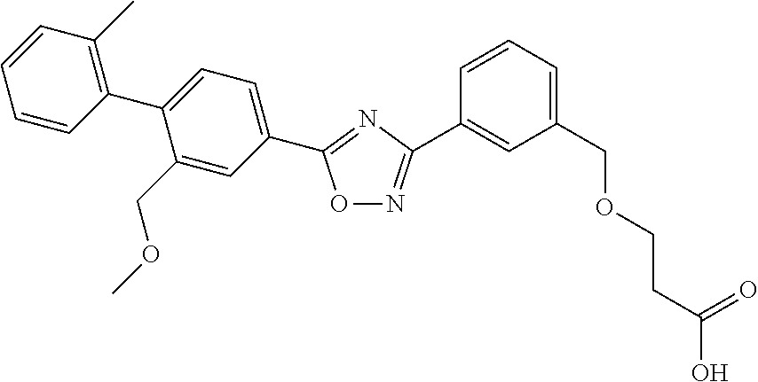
C1(C2=CC=C(C3=NC(C4=CC(COCCC(=O)O)=CC=C4)=NO3)C=C2COC)=C(C)C=CC=C1
